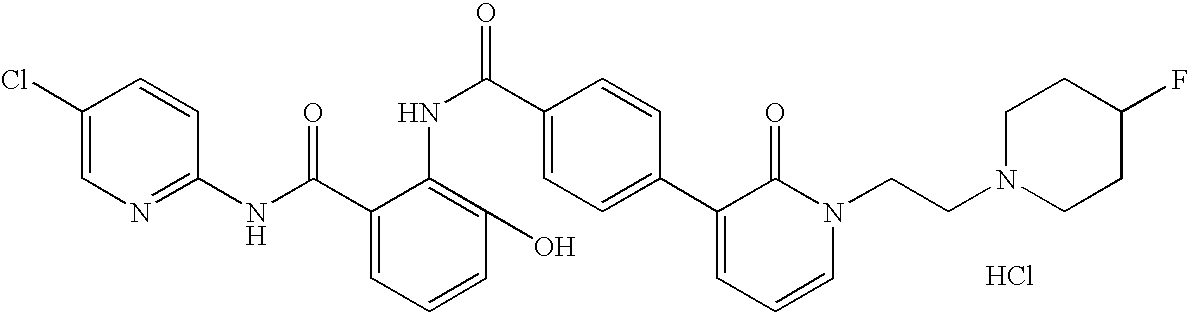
C1(NC(C2=CC=CC(O)=C2NC(C2=CC=C(C3=CC=CN(CCN4CCC(F)CC4)C3=O)C=C2)=O)=O)=NC=C(Cl)C=C1.Cl
